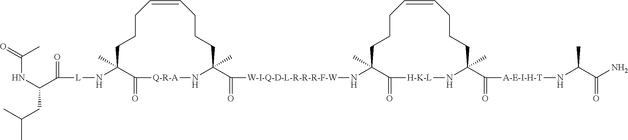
C1CCC=CCCCC(C(=O)[W-I-Q-D-L-R-R-R-F-W]NC2(C)CCCC=CCCCC(C(=O)[A-E-I-H-T]NC(C)C(=O)N)(C)N[H-K-L]C2=O)(C)N[Q-R-A]C(=O)C1(C)N[L]C(C(NC(=O)C)CC(C)C)=O
